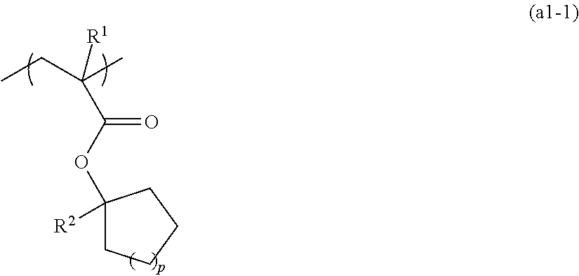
C1(OC(=O)C(CC)(C)[R1])([R2])CCCC1
